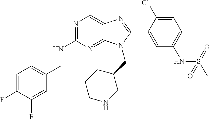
C1=C(F)C(F)=CC(CNC2=NC=C3C(=N2)N(CC2CCCNC2)C(C2=CC(NS(C)(=O)=O)=CC=C2Cl)=N3)=C1
